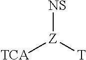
[TCA][Z]([T])[NS]
